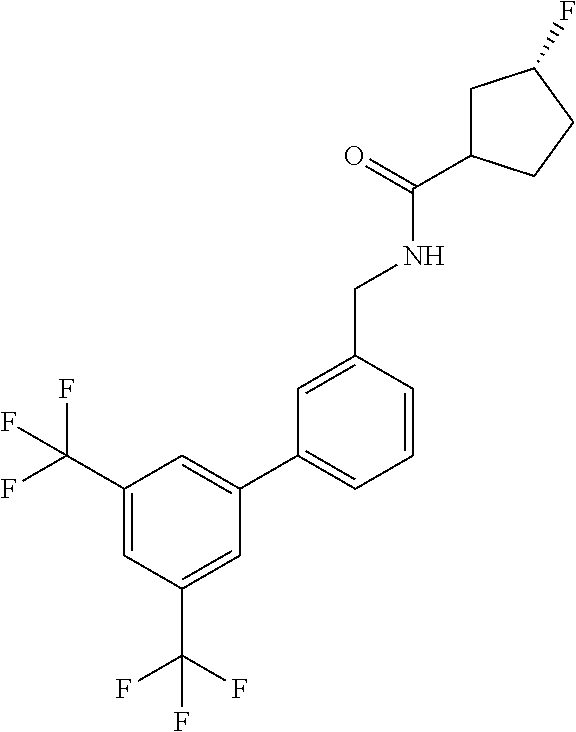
C1(C(F)(F)F)=CC(C(F)(F)F)=CC(C2=CC=CC(CNC(=O)C3CC(F)CC3)=C2)=C1
